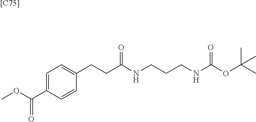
COC(C1=CC=C(CCC(NCCCNC(=O)OC(C)(C)C)=O)C=C1)=O.[[C75]]
